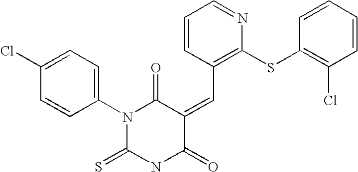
C1(N2C(=S)NC(=O)C(=CC3=C(SC4=C(Cl)C=CC=C4)N=CC=C3)C2=O)=CC=C(Cl)C=C1
